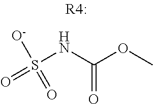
S(NC(OC)=O)(=O)([O-])=O
